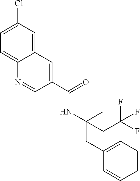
CC(NC(C1=CC2=CC(Cl)=CC=C2N=C1)=O)(CC1=CC=CC=C1)CC(F)(F)F
